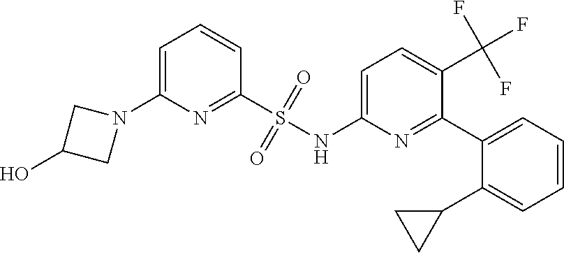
N1(C2=CC=CC(S(NC3=CC=C(C(F)(F)F)C(C4=CC=CC=C4C4CC4)=N3)(=O)=O)=N2)CC(O)C1
